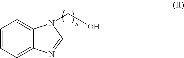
C1=CC=C2C(=C1)N(CO)C=N2
